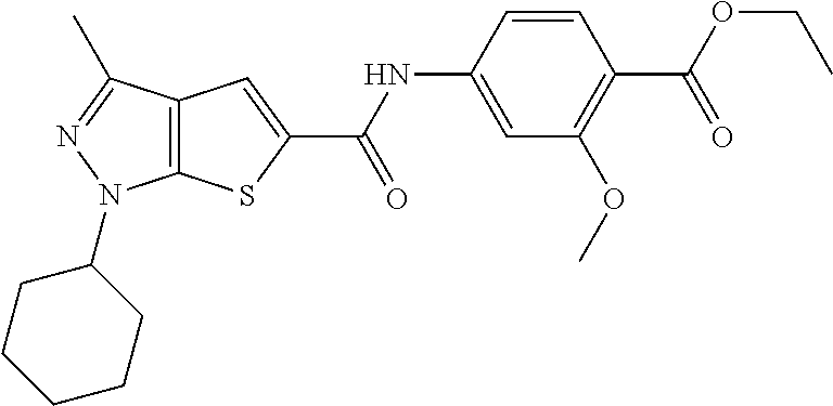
C1=C(NC(C2=CC3=C(S2)N(C2CCCCC2)N=C3C)=O)C=CC(C(=O)OCC)=C1OC
